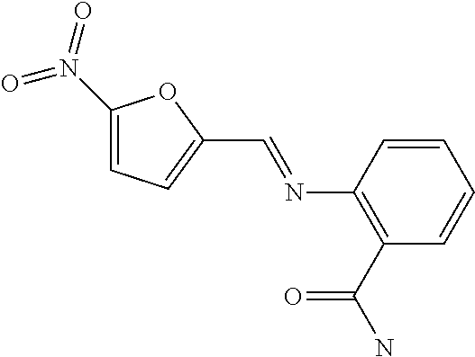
C1(N(=O)=O)=CC=C(C=NC2=C(C(N)=O)C=CC=C2)O1
